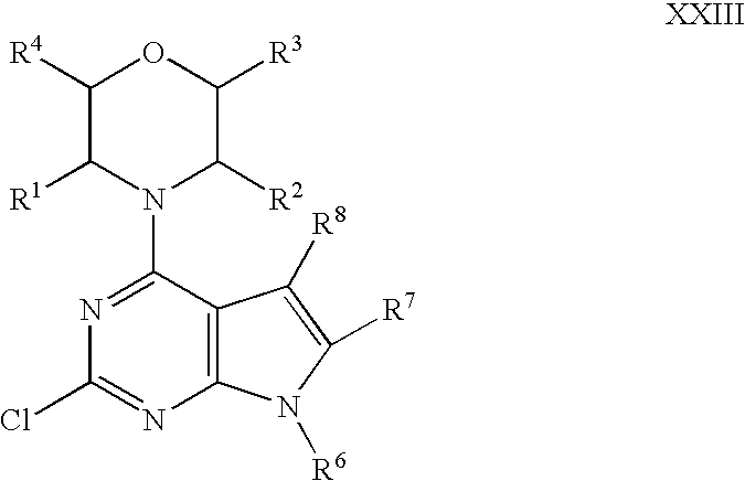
N1=C(N2C([R2])C([R3])OC([R4])C2[R1])C2=C(N=C1Cl)N([R6])C([R7])=C2[R8]
